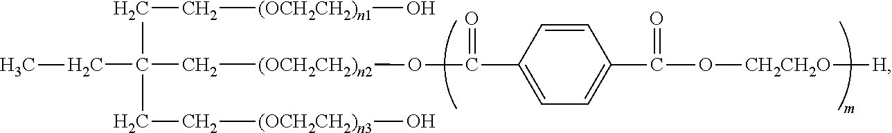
C(C[(OCH2CH2)n1]O)C(CC[(OCH2CH2)n3]O)(C[(OCH2CH2)n2]OC(C1=CC=C(C(O[CH2CH2O][H])=O)C=C1)=O)CC
